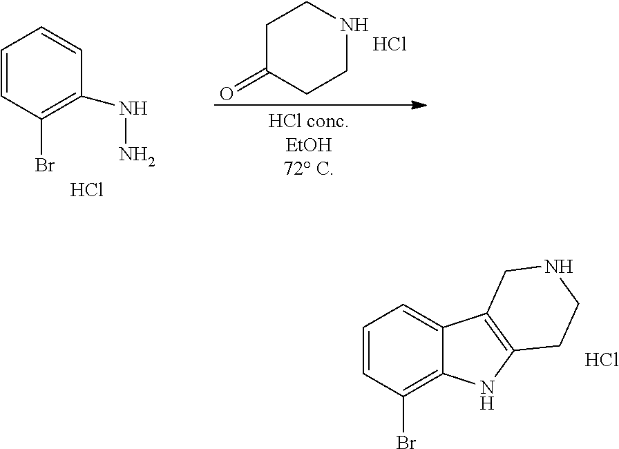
C1CC(=O)CCN1.Cl.C1=CC(Br)=C(NN)C=C1.Cl.C1=CC(Br)=C2C(=C1)C1=C(N2)CCNC1.Cl
